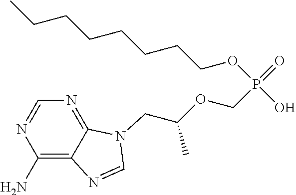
C12=NC=NC(N)=C1N=CN2CC(C)OCP(=O)(OCCCCCCCC)O
